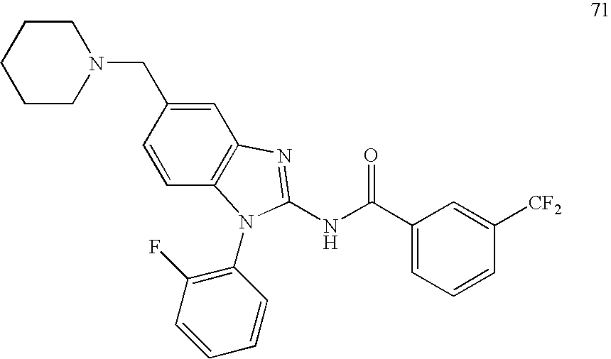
C(C1=CC2=C(C=C1)N(C1=C(F)C=CC=C1)C(NC(C1=CC=CC([CF2])=C1)=O)=N2)N1CCCCC1
